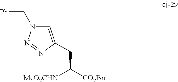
C1=C(CC([CO2Bn])[MeO2CHN])N=NN1C[Ph]
